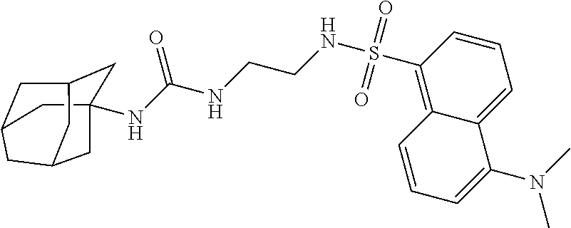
C12=C(S(NCCNC(NC34CC5CC(C3)CC(C5)C4)=O)(=O)=O)C=CC=C1C(N(C)C)=CC=C2
